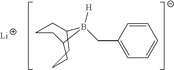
C1CCC(CC)B([H])(CC2=CC=CC=C2)C1.[Li]
